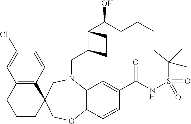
C12=C(C=CC(Cl)=C1)C1(CCC2)COC2=C3N(C1)CC1C(C(O)CCCCC(C)(C)S(=O)(=O)NC(=O)C(=C3)C=C2)CC1
